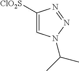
C1([ClO2S])=CN(C(C)C)N=N1
